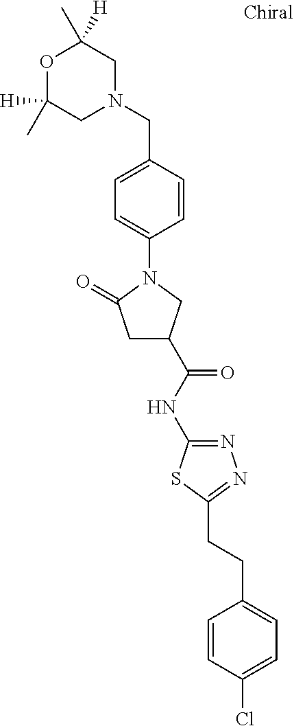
O1C([H])(C)CN(CC2=CC=C(N3CC(C(=O)NC4=NN=C(CCC5=CC=C(Cl)C=C5)S4)CC3=O)C=C2)CC1([H])C
